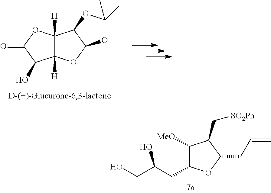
C1([MeO])C(CC(CO)O)OC(CC=C)C1C[SO2Ph].C12([H])C([H])(OC(=O)C1O)C1C(O2)OC(C)(C)O1
